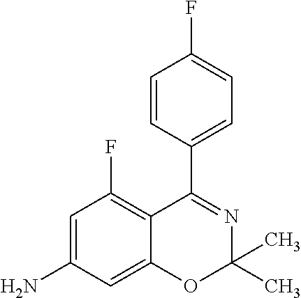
C1=CC(C2=NC(C)(C)OC3=CC(N)=CC(F)=C32)=CC=C1F
